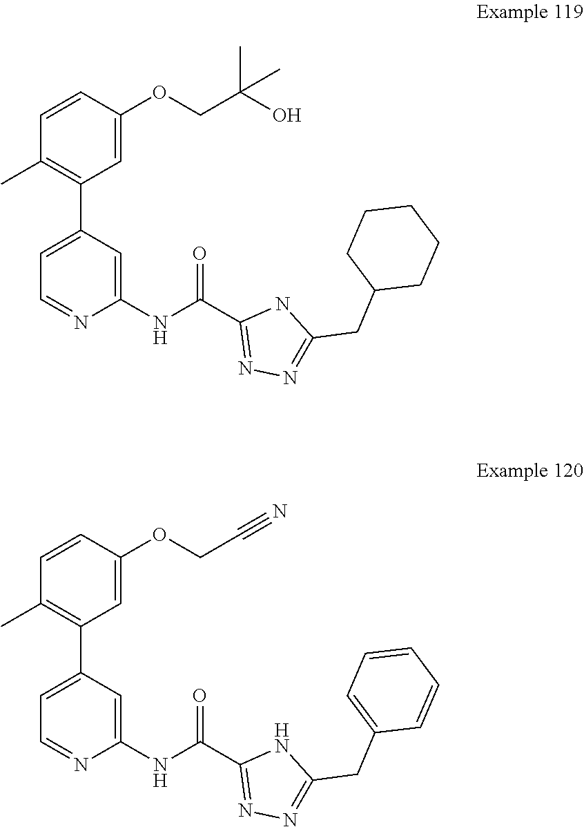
C1=CC(OCC(O)(C)C)=CC(C2=CC=NC(NC(C3=NN=C(CC4CCCCC4)N3)=O)=C2)=C1C.C1=CC(OCC#N)=CC(C2=CC=NC(NC(C3=NN=C(CC4=CC=CC=C4)N3)=O)=C2)=C1C
